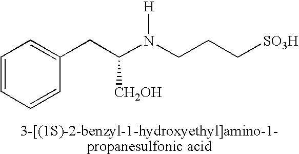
N(CCC[SO3H])(C(CC1=CC=CC=C1)[CH2OH])[H]
